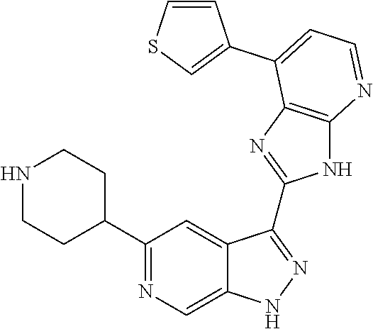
C1(C2=NC=C3C(=C2)C(C2=NC4=C(N2)N=CC=C4C2=CSC=C2)=NN3)CCNCC1
